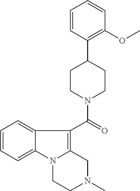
C1=CC(C2CCN(C(=O)C3=C4N(C5=CC=CC=C35)CCN(C)C4)CC2)=C(OC)C=C1
